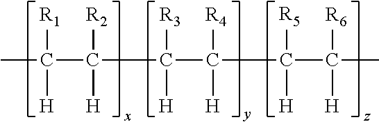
CC([H])(C([H])(C([H])(C(C(C([H])(C)[R6])([H])[R5])([H])[R4])[R3])[R2])[R1]
